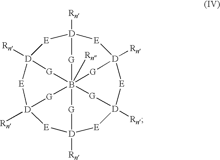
[E]1[D]2([Rn])[E][D]3([Rn])[E][D]4([Rn])[E][D]5([Rn])[E][D]6([Rn])[E][D]1([Rn])[G]B([Rn])([G]6)([G]3)([G]2)([G]4)[G]5
